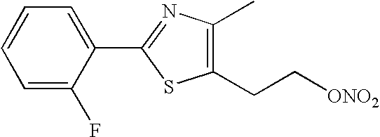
C1=CC=C(C2=NC(C)=C(CC[ONO2])S2)C(F)=C1
